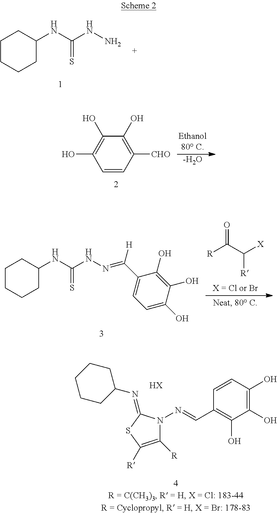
C1=CC([CHO])=C(O)C(O)=C1O.[-H2O].C1CCCC(NC(=S)NN)C1.C1CCCC(NC(=S)NN=C(C2=CC=C(O)C(O)=C2O)[H])C1.[R]C(C([X])[R])=O.C1=CC(O)=C(O)C(O)=C1C=NN1C([R])=C([R])SC1=NC1CCCCC1.[HX]
